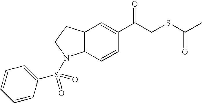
C12=C(C=CC(C(CSC(C)=O)=O)=C1)N(S(C1=CC=CC=C1)(=O)=O)CC2
